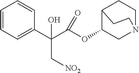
C1=CC=C(C(C(=O)OC2C3CCN(C2)CC3)(C[NO2])O)C=C1
